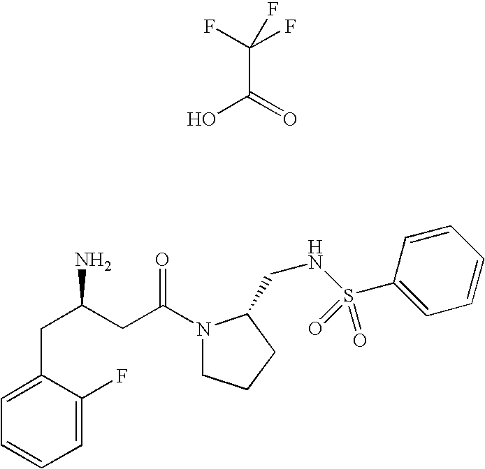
C(C(=O)O)(F)(F)F.C1=C(F)C(CC(N)CC(N2CCCC2CNS(C2=CC=CC=C2)(=O)=O)=O)=CC=C1
